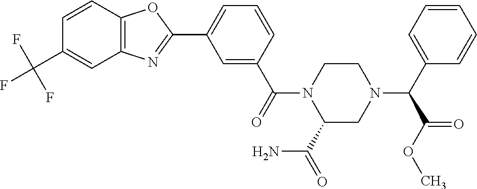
C12=C(C=CC(C(F)(F)F)=C1)OC(C1=CC=CC(C(=O)N3C(C(=O)N)CN(C(C4=CC=CC=C4)C(OC)=O)CC3)=C1)=N2
